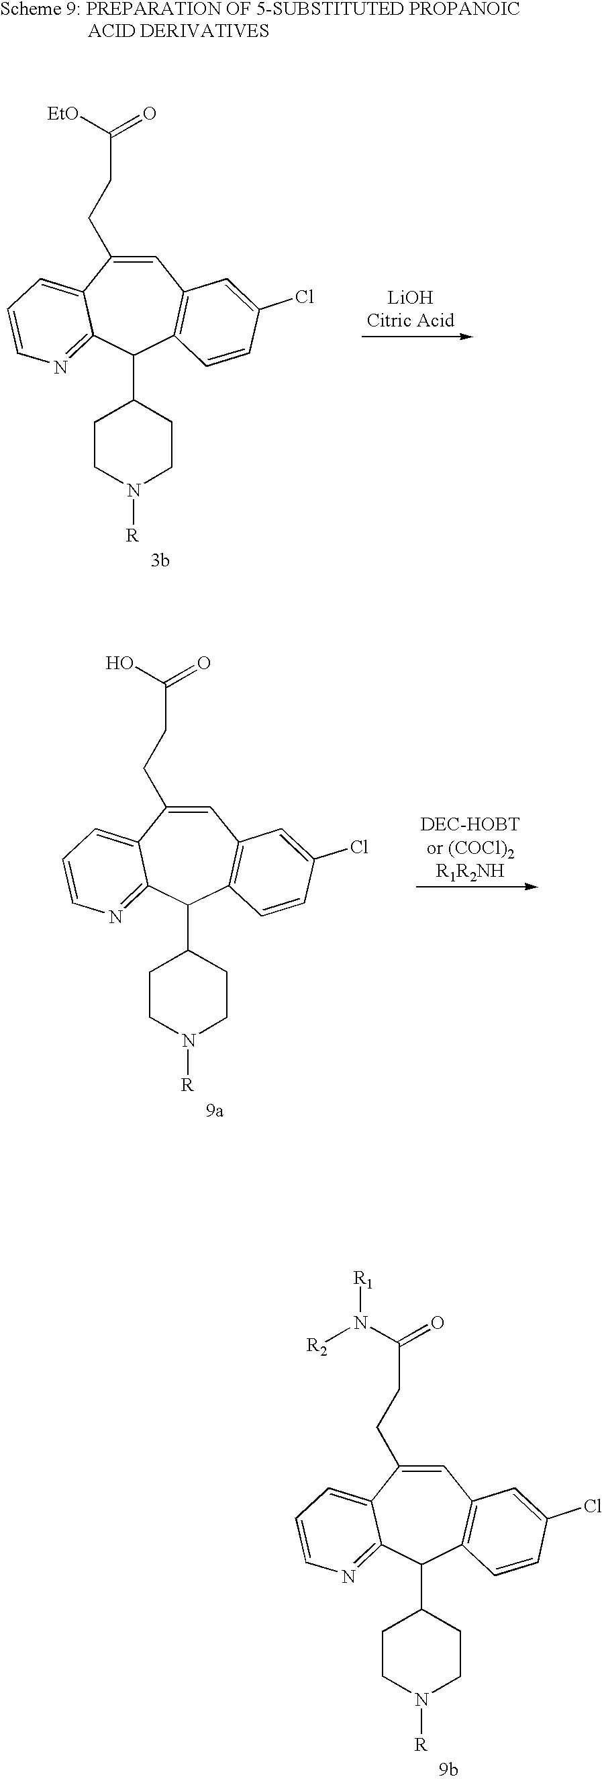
C1=C(CCC(N([R1])[R2])=O)C2=CC=CN=C2C(C2CCN([R])CC2)C2=C1C=C(Cl)C=C2.C1=C(CCC(O)=O)C2=CC=CN=C2C(C2CCN([R])CC2)C2=C1C=C(Cl)C=C2.C1=C(CCC([EtO])=O)C2=CC=CN=C2C(C2CCN([R])CC2)C2=C1C=C(Cl)C=C2
